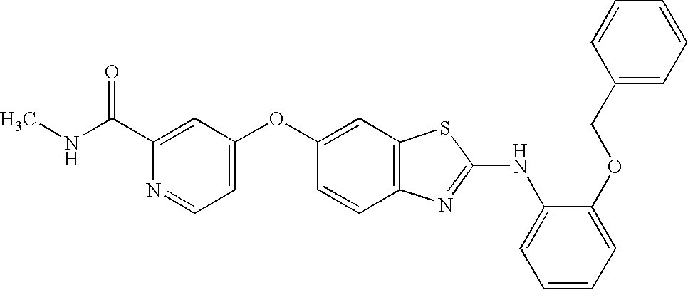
C1(C(NC)=O)=CC(OC2=CC3=C(C=C2)N=C(NC2=CC=CC=C2OCC2=CC=CC=C2)S3)=CC=N1
